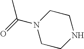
C1CNCCN1C(=O)C
